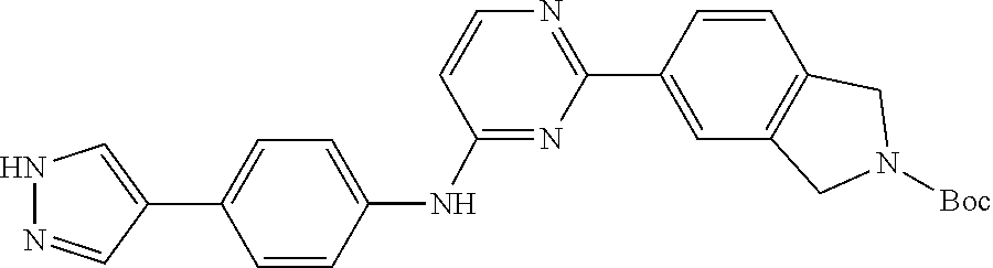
C1=CC2=C(CN([Boc])C2)C=C1C1=NC=CC(NC2=CC=C(C3=CNN=C3)C=C2)=N1
